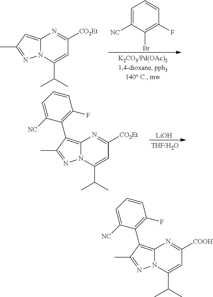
C1=C([NC])C(Br)=C(F)C=C1.C12=CC(C)=NN1C(C(C)C)=CC([CO2Et])=N2.[LiOH].C12=C(C3=C(F)C=CC=C3[NC])C(C)=NN1C(C(C)C)=CC([CO2Et])=N2.C12=C(C3=C(F)C=CC=C3[NC])C(C)=NN1C(C(C)C)=CC([COOH])=N2
